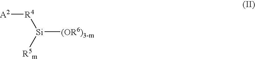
[Si]([(OR6)3-m])([R4][A2])[R5m]
